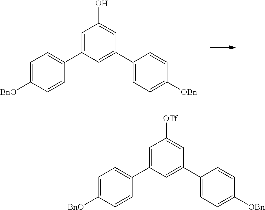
C1=C(C2=CC=C([BnO])C=C2)C=C(C2=CC=C([OBn])C=C2)C=C1O.C1=C(C2=CC=C([BnO])C=C2)C=C(C2=CC=C([OBn])C=C2)C=C1[OTf]
